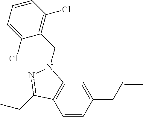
C1=CC(CC=C)=CC2=C1C(CC)=NN2CC1=C(Cl)C=CC=C1Cl
